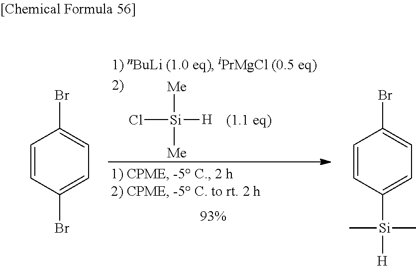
Cl[Si]([Me])([Me])[H].[(1.1 eq)].C1=CC(Br)=CC=C1Br.C1=CC([Si](C)(C)[H])=CC=C1Br
